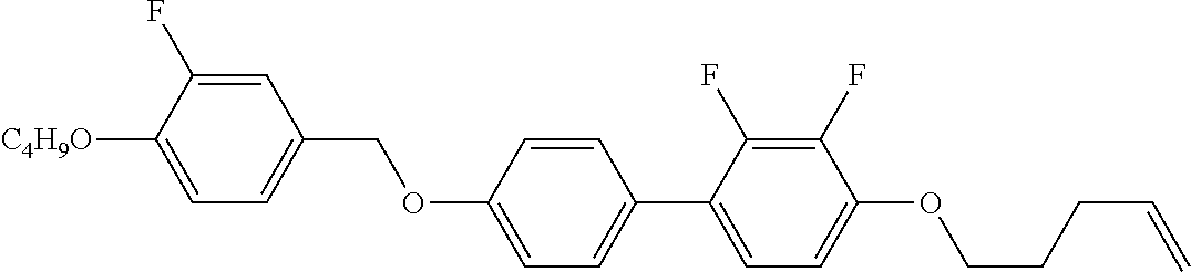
C1=C(F)C([C4H9O])=CC=C1COC1=CC=C(C2=CC=C(OCCCC=C)C(F)=C2F)C=C1
